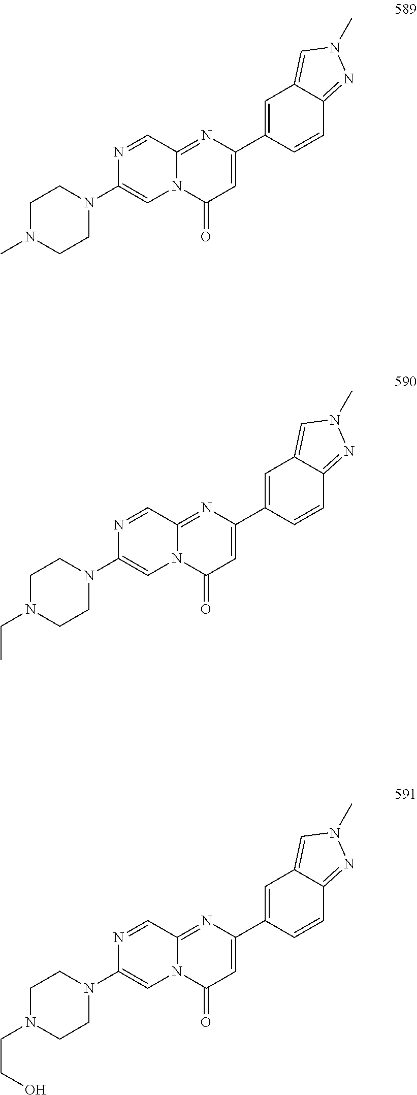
C1(C2=CC(=O)N3C(=N2)C=NC(N2CCN(C)CC2)=C3)=CC2=CN(C)N=C2C=C1.C1(C2=CC(=O)N3C(=N2)C=NC(N2CCN(CC)CC2)=C3)=CC2=CN(C)N=C2C=C1.C1(C2=CC(=O)N3C(=N2)C=NC(N2CCN(CCO)CC2)=C3)=CC2=CN(C)N=C2C=C1
